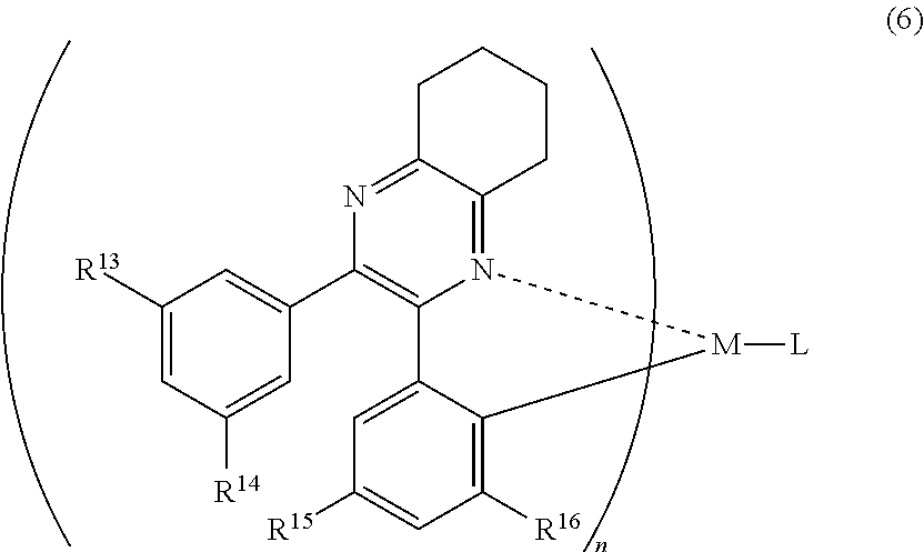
C1([R13])=CC([R14])=CC(C2=C3N(=C4C(=N2)CCCC4)[M]([L])C2=C([R16])C=C([R15])C=C32)=C1
